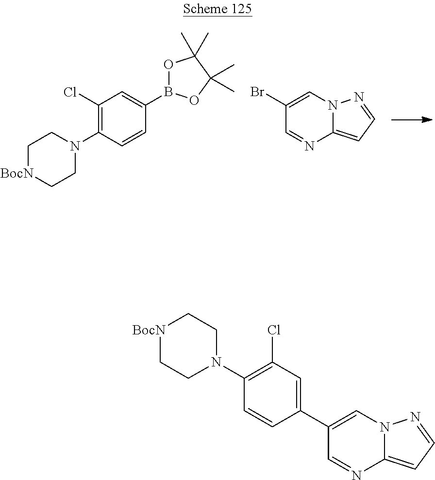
C1(Br)=CN2C(=CC=N2)N=C1.C1(Cl)=C(N2CC[BocN]CC2)C=CC(B2OC(C)(C)C(C)(C)O2)=C1.C1=CC(C2=CN3C(=CC=N3)N=C2)=CC(Cl)=C1N1CC[BocN]CC1
